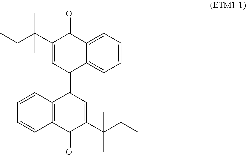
C1(=C2C=C(C(C)(CC)C)C(=O)C3=C2C=CC=C3)C2=CC=CC=C2C(=O)C(C(CC)(C)C)=C1
